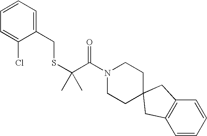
C1=CC=C(CSC(C(=O)N2CCC3(CC2)CC2=C(C=CC=C2)C3)(C)C)C(Cl)=C1
